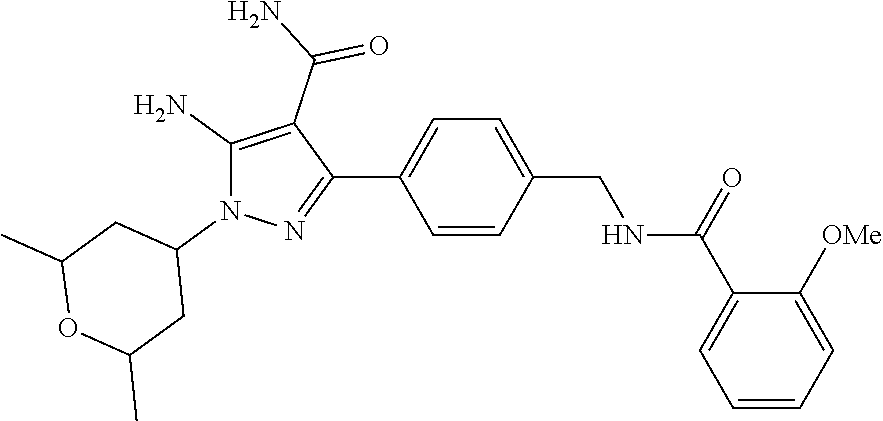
C1=CC(C2=NN(C3CC(C)OC(C)C3)C(N)=C2C(N)=O)=CC=C1CNC(C1=CC=CC=C1[OMe])=O
